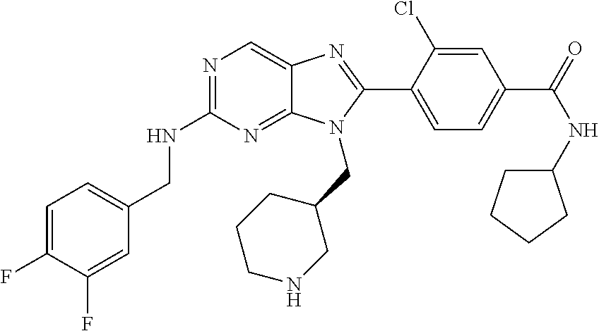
C1=C(F)C(F)=CC(CNC2=NC=C3C(=N2)N(CC2CCCNC2)C(C2=CC=C(C(NC4CCCC4)=O)C=C2Cl)=N3)=C1
